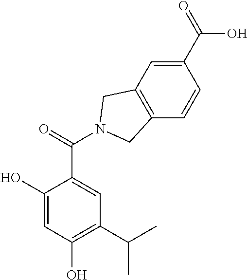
C1(O)=CC(O)=C(C(C)C)C=C1C(=O)N1CC2=C(C=CC(C(O)=O)=C2)C1
